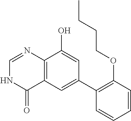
C12=C(C=C(C3=C(OCCCC)C=CC=C3)C=C1O)C(=O)NC=N2
